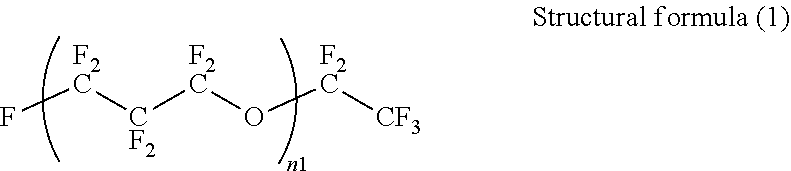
F[F2C][CF2][F2C]O[F2C][CF3]
